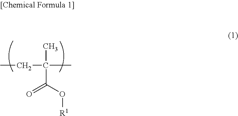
C(C(O[R1])=O)(C)(C)CC
